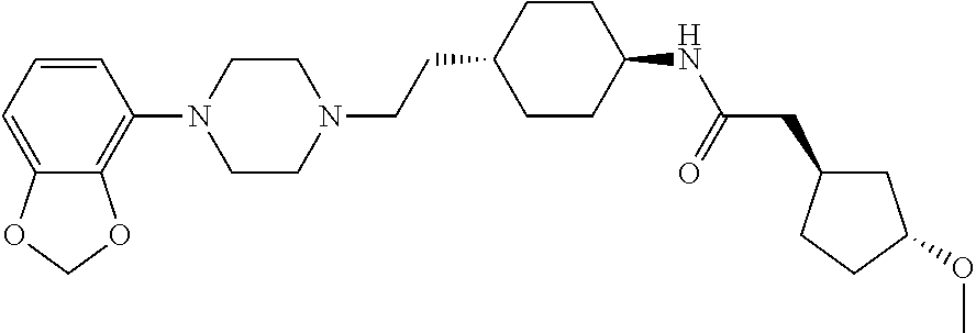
C1=CC=C2C(=C1N1CCN(CCC3CCC(NC(=O)CC4CC(OC)CC4)CC3)CC1)OCO2
